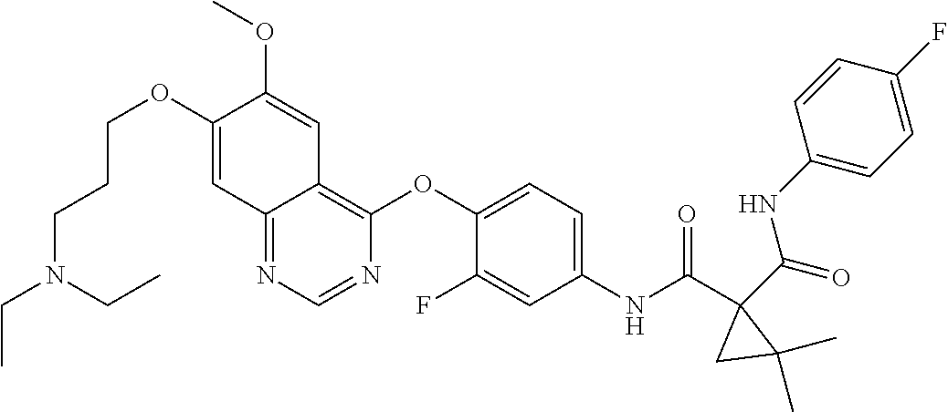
O=C(C1(C(NC2=CC=C(OC3=C4C(=NC=N3)C=C(OCCCN(CC)CC)C(OC)=C4)C(F)=C2)=O)C(C)(C)C1)NC1=CC=C(F)C=C1
